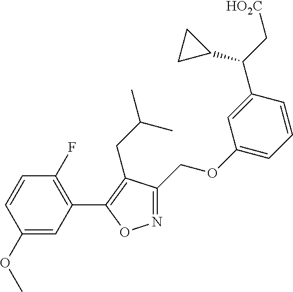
C1(OC)=CC(C2=C(CC(C)C)C(COC3=CC=CC(C(C[HO2C])C4CC4)=C3)=NO2)=C(F)C=C1
